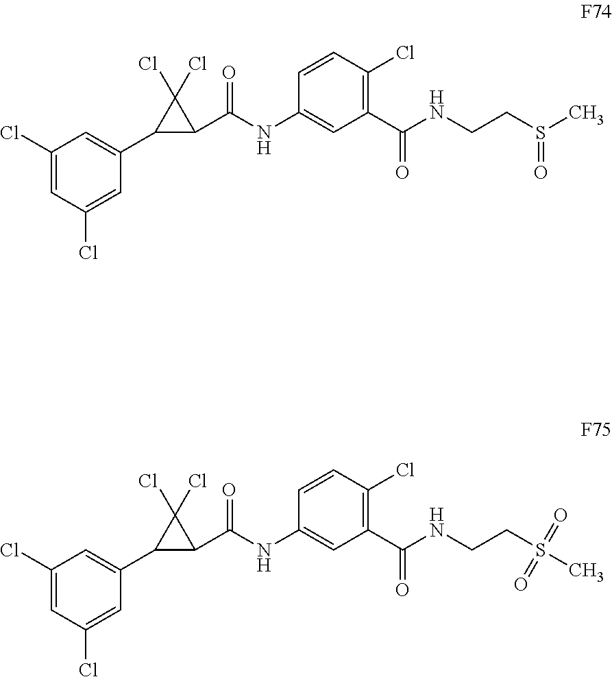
C1(Cl)=CC(Cl)=CC(C2C(C(NC3=CC(C(NCCS(C)=O)=O)=C(Cl)C=C3)=O)C2(Cl)Cl)=C1.C1(Cl)=CC(Cl)=CC(C2C(C(NC3=CC(C(NCCS(C)(=O)=O)=O)=C(Cl)C=C3)=O)C2(Cl)Cl)=C1
